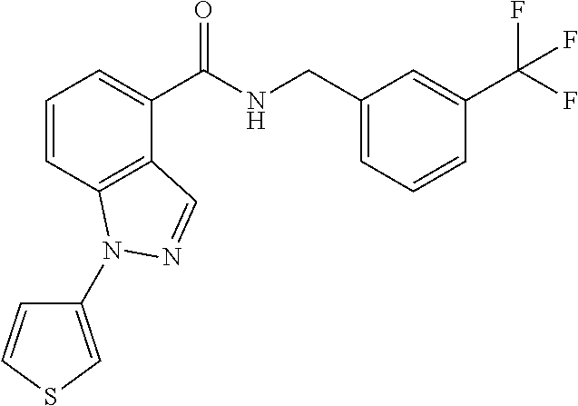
C1=CC2=C(C(C(NCC3=CC=CC(C(F)(F)F)=C3)=O)=C1)C=NN2C1=CSC=C1
